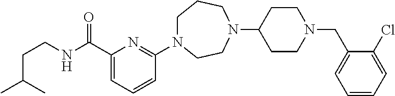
C1N(C2=NC(C(NCCC(C)C)=O)=CC=C2)CCN(C2CCN(CC3=CC=CC=C3Cl)CC2)CC1
